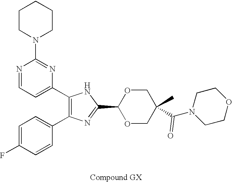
C1(C2=CC=NC(N3CCCCC3)=N2)=C(C2=CC=C(F)C=C2)N=C(C2OCC(C(N3CCOCC3)=O)(C)CO2)N1
